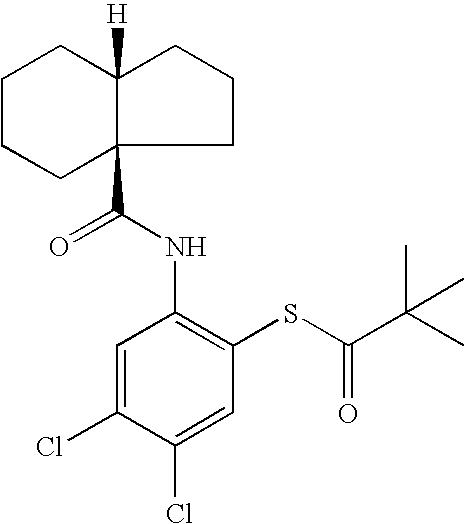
C(NC1=C(SC(C(C)(C)C)=O)C=C(Cl)C(Cl)=C1)(=O)C12CCCCC1([H])CCC2
